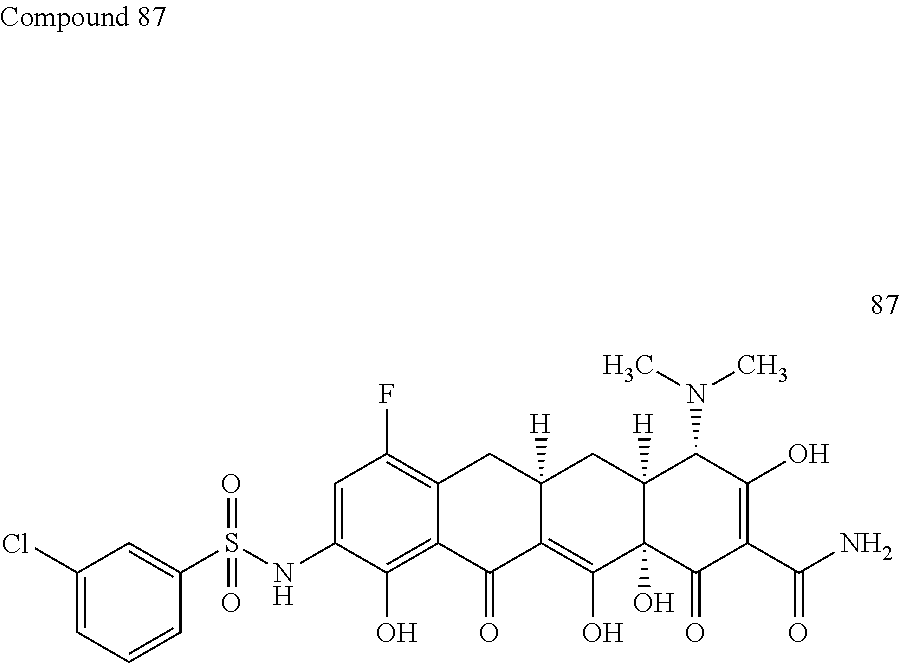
C1(Cl)=CC=CC(S(NC2=CC(F)=C3C(=C2O)C(=O)C2=C(O)C4(O)C([H])(CC2([H])C3)C(N(C)C)C(O)=C(C(N)=O)C4=O)(=O)=O)=C1
